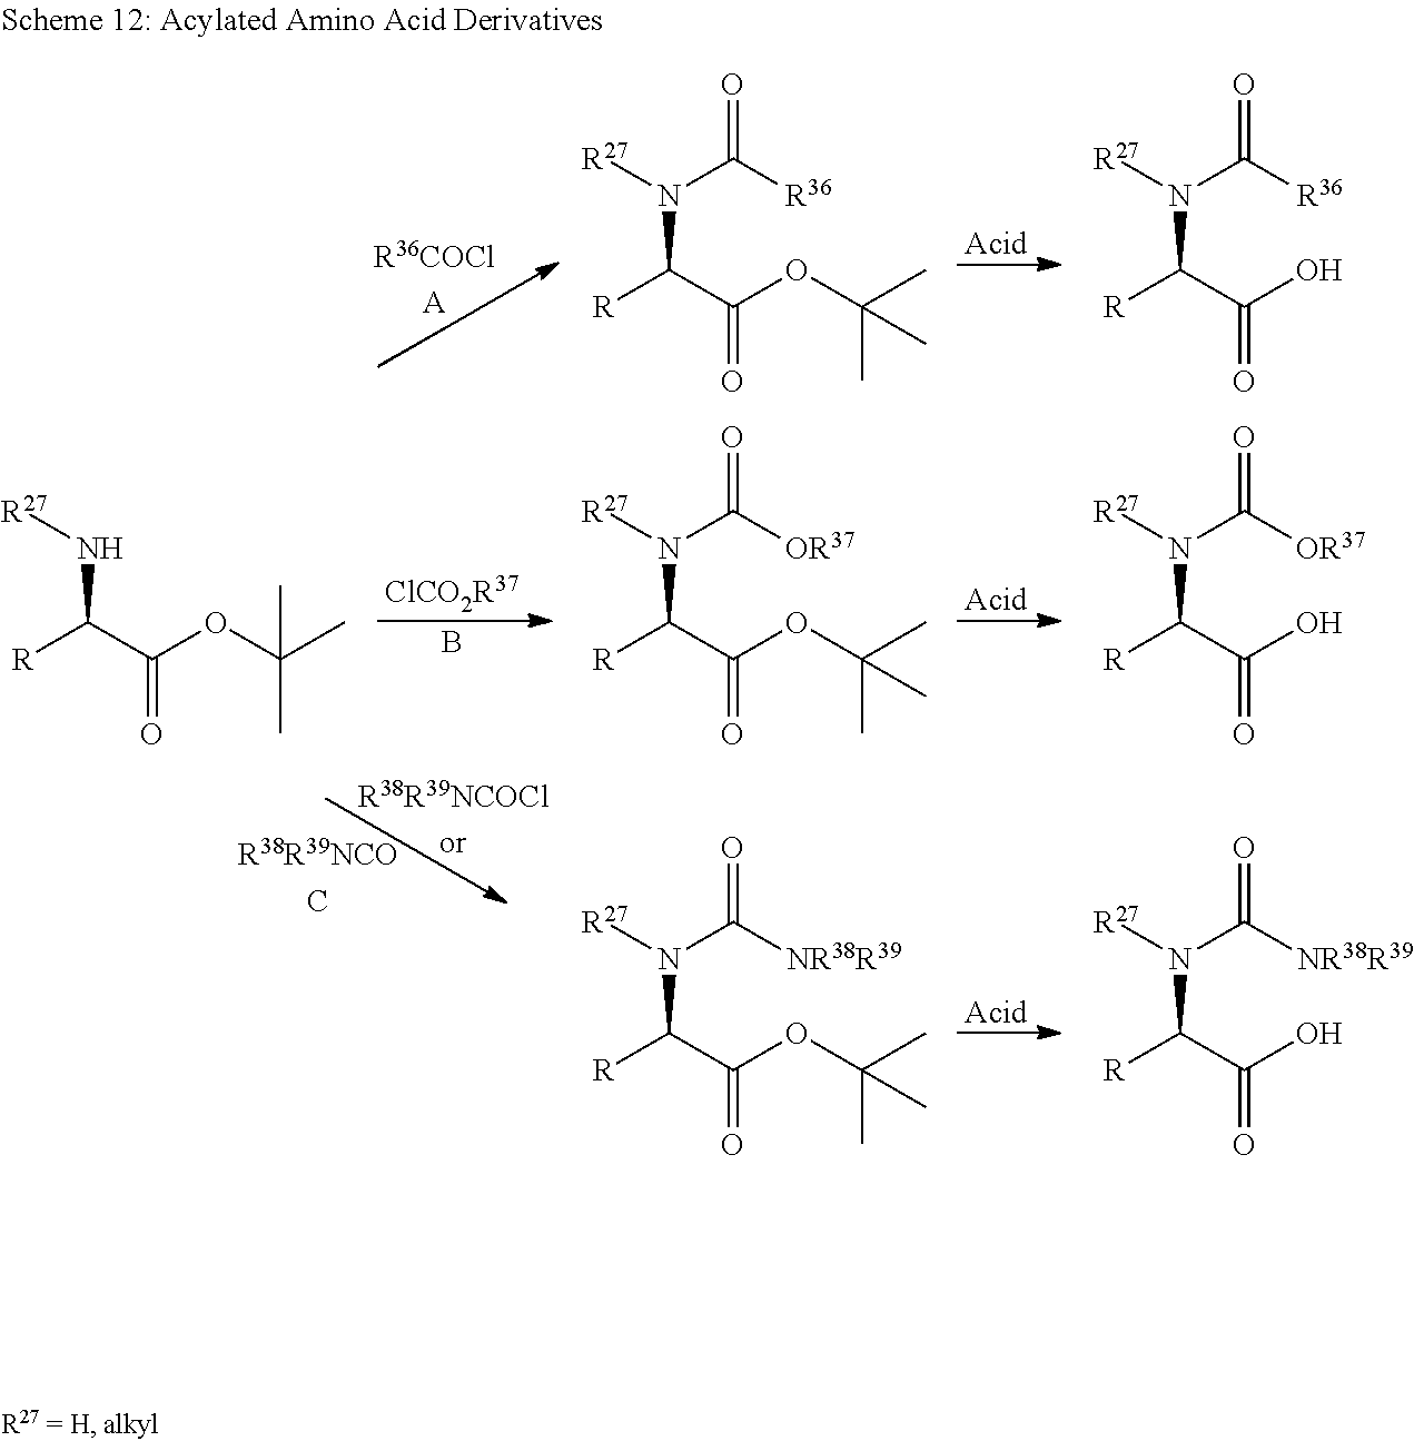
[ClCO2R37].B.[R36COClA].[R]C(C(OC(C)(C)C)=O)N[R27].[R]C(C(OC(C)(C)C)=O)N([R27])C(=O)[R36].[R]C(C(OC(C)(C)C)=O)N([R27])C(=O)[OR37].[R]C(C(O)=O)N([R27])C(=O)[R36].[R]C(C(O)=O)N([R27])C(=O)[OR37].[Acid].[Acid].[R38R39NCOClor].[R38R39NCOC].[R]C(C(OC(C)(C)C)=O)N([R27])C(=O)[NR38R39].[R]C(C(O)=O)N([R27])C(=O)[NR38R39].[Acid]
